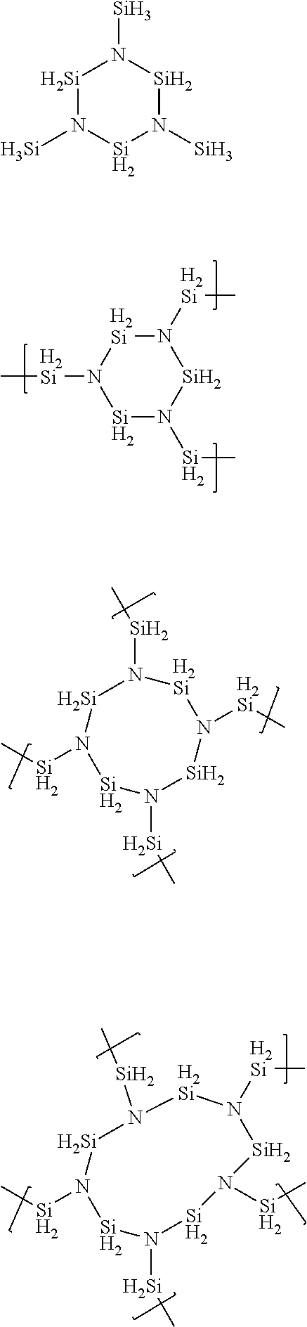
N1([H2Si]C)[H2Si]N([H2Si]C)[Si]N([Si]C)[Si]1.N1([Si]C)[Si]N([Si]C)[Si]N([Si]C)[Si]N([H2Si]C)[H2Si]1.N1([Si]C)[Si]N([Si]C)[Si]N([Si]C)[Si]N([Si]C)[Si]N([H2Si]C)[H2Si]1.[Si]1N([Si])[Si]N([Si])[Si]N1[Si]
